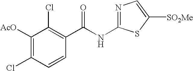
C1([AcO])=C(Cl)C=CC(C(NC2=NC=C([SO2Me])S2)=O)=C1Cl
